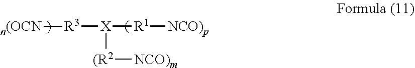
[R3]([X]([R1][NCO)p])[(R2][NCO)m])[n(OCN]
